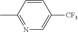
C1=CC(C)=NC=C1[CF3]
